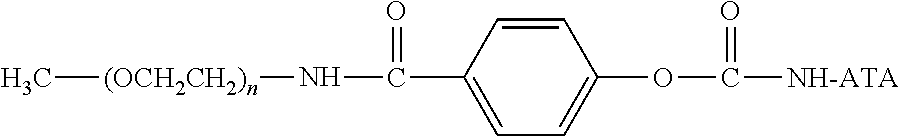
C[(OCH2CH2)n]NC(C1=CC=C(OC(=O)[NH-ATA])C=C1)=O
